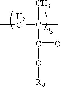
CCC(C)(C(=O)O[RB])C
